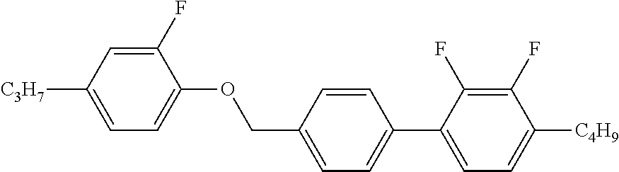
C1(F)=CC([C3H7])=CC=C1OCC1=CC=C(C2=CC=C([C4H9])C(F)=C2F)C=C1
